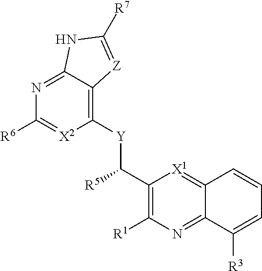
C1(C([Y]C2=C3C(=NC([R6])=[X2]2)NC([R7])=[Z]3)[R5])=C([R1])N=C2C(=[X1]1)C=CC=C2[R3]
